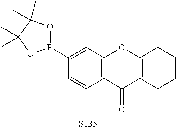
C1(B2OC(C)(C)C(C)(C)O2)=CC2=C(C=C1)C(=O)C1=C(O2)CCCC1.[S135]
